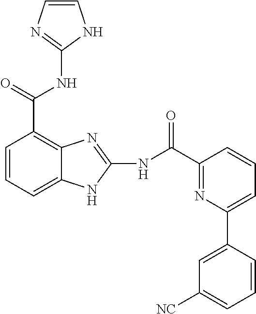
N(C(C1=C2C(=CC=C1)NC(NC(=O)C1=NC(C3=CC([NC])=CC=C3)=CC=C1)=N2)=O)C1=NC=CN1
